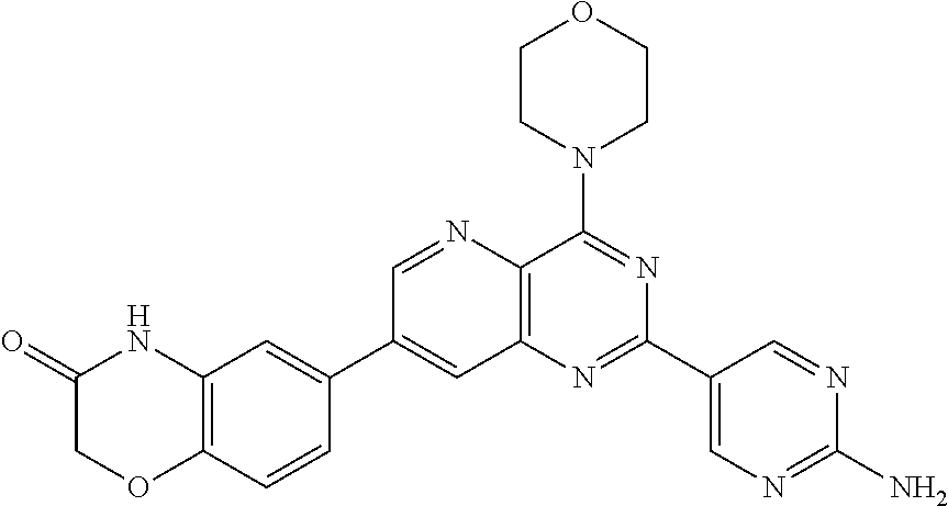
C12=C(C=CC(C3=CC4=C(N=C3)C(N3CCOCC3)=NC(C3=CN=C(N)N=C3)=N4)=C1)OCC(=O)N2
